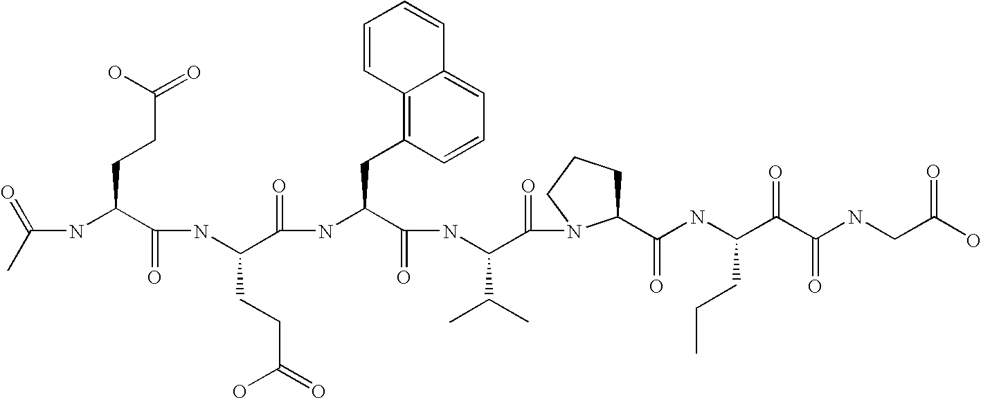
C(=O)(NC(C(NC(C(NC(C(NC(C(=O)N1C(C(=O)NC(C(C(NCC(O)=O)=O)=O)CCC)CCC1)C(C)C)=O)CC1=C2C(=CC=C1)C=CC=C2)=O)CCC(O)=O)=O)CCC(=O)O)C
